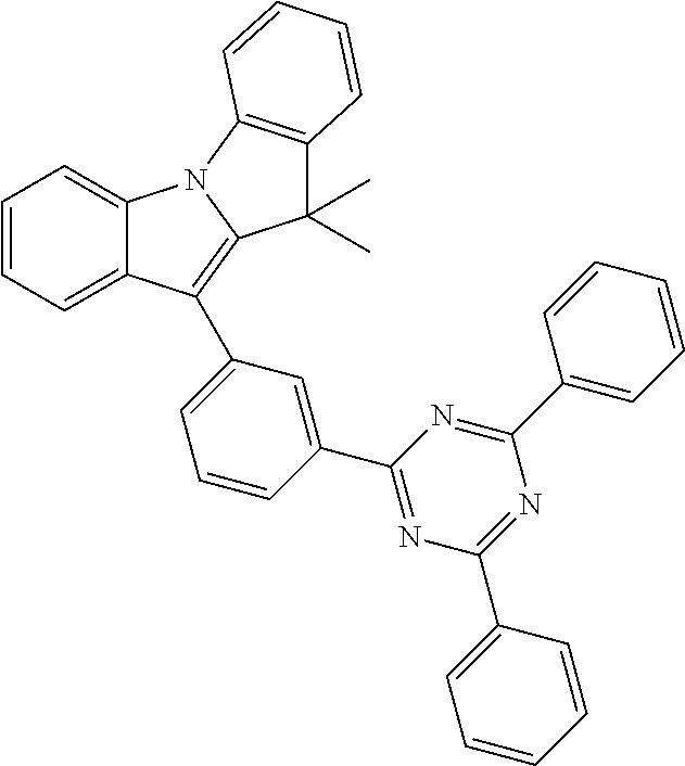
C12=CC=CC=C1C(C1=CC=CC(C3=NC(C4=CC=CC=C4)=NC(C4=CC=CC=C4)=N3)=C1)=C1N2C2=C(C1(C)C)C=CC=C2
